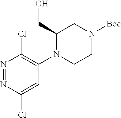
N1=NC(Cl)=CC(N2CCN([Boc])CC2CO)=C1Cl
